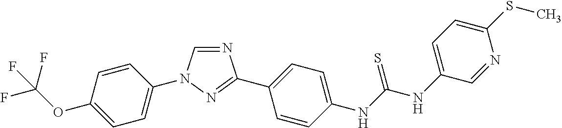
C1=CC(OC(F)(F)F)=CC=C1N1C=NC(C2=CC=C(NC(NC3=CC=C(SC)N=C3)=S)C=C2)=N1
